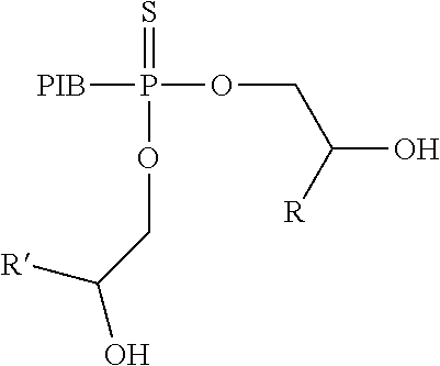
[PIB]P(OCC(O)[R])(=S)OCC([R])O
